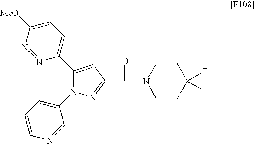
C1=C([MeO])N=NC(C2=CC(C(=O)N3CCC(F)(F)CC3)=NN2C2=CC=CN=C2)=C1
